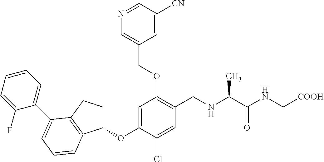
C1(OC2=CC(OCC3=CN=CC([CN])=C3)=C(CNC(C(NC[COOH])=O)C)C=C2Cl)CCC2=C1C=CC=C2C1=CC=CC=C1F
